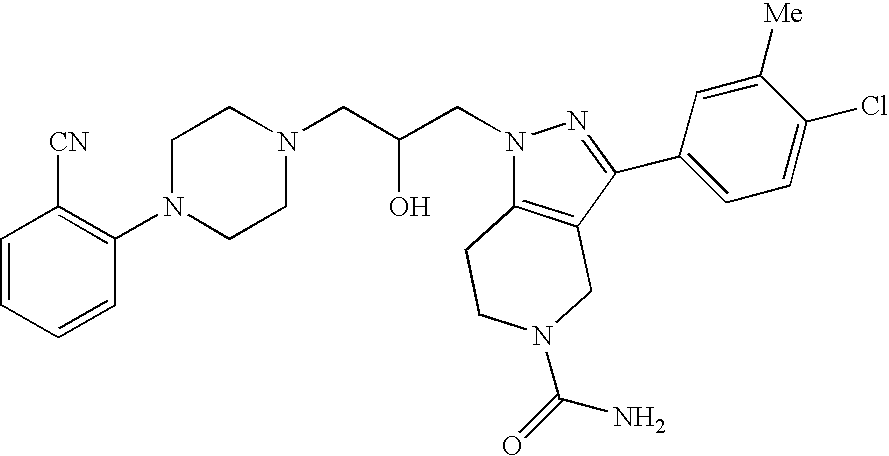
C1=CC=CC(N2CCN(CC(CN3C4=C(C(C5=CC=C(Cl)C([Me])=C5)=N3)CN(C(N)=O)CC4)O)CC2)=C1[CN]
